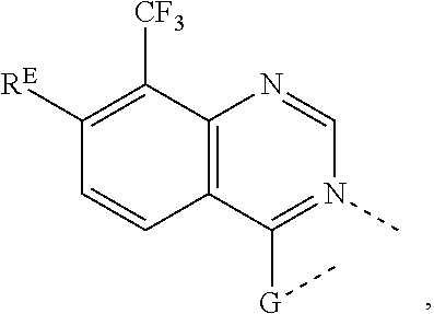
C12=C(C([G]C)=N(C)C=N1)C=CC([RE])=C2[CF3]
